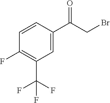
C1=CC(C(CBr)=O)=CC(C(F)(F)F)=C1F
